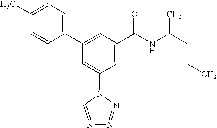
C1(C2=CC(C(NC(CCC)C)=O)=CC(N3C=NN=N3)=C2)=CC=C(C)C=C1
